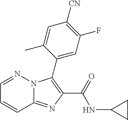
C12=NC(C(=O)NC3CC3)=C(C3=CC(F)=C([CN])C=C3C)N1N=CC=C2
